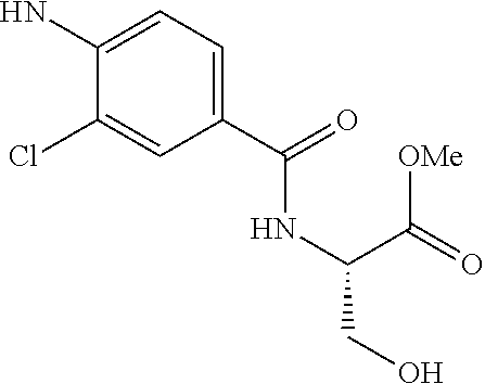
C1(C(=O)NC(C([OMe])=O)CO)=CC=C(N)C(Cl)=C1
